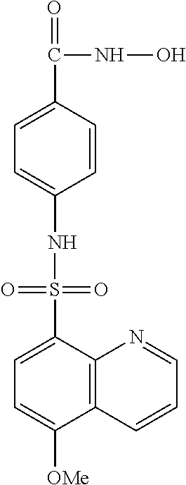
C1=CC(C(=O)NO)=CC=C1NS(C1=CC=C([OMe])C2=C1N=CC=C2)(=O)=O
